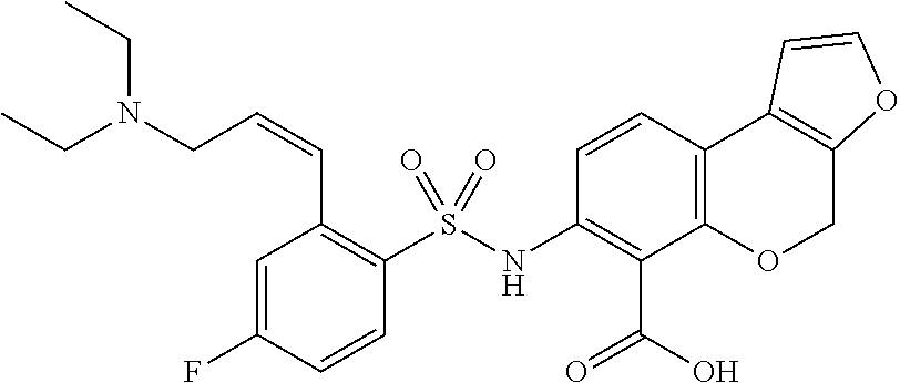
C1=C(F)C=CC(S(NC2=C(C(O)=O)C3=C(C=C2)C2=C(CO3)OC=C2)(=O)=O)=C1C=CCN(CC)CC
